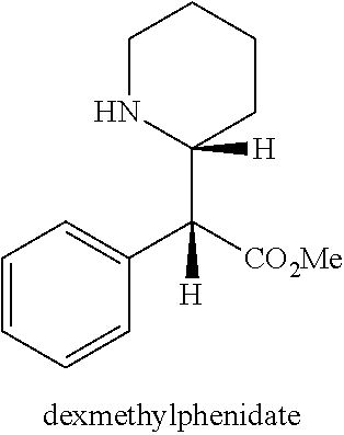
C1(C([CO2Me])(C2=CC=CC=C2)[H])([H])CCCCN1
